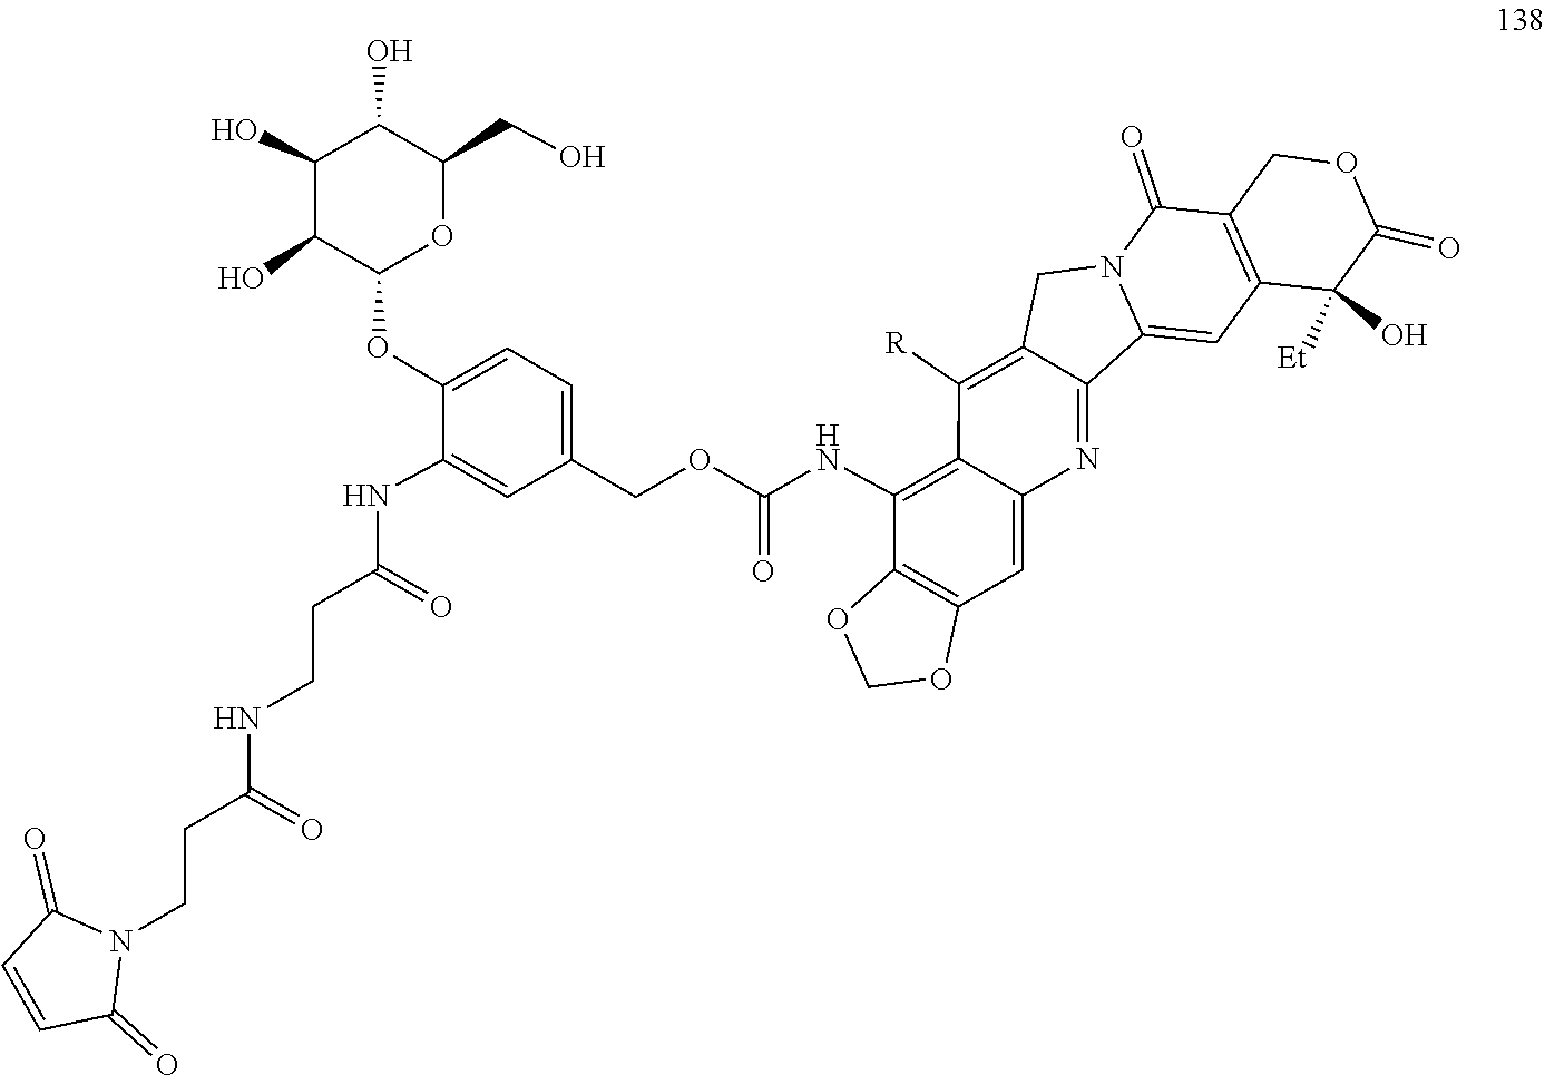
C1=CC(=O)N(CCC(NCCC(NC2=CC(COC(=O)NC3=C4C([R])=C5C(=NC4=CC4=C3OCO4)C3=CC4=C(C(=O)N3C5)COC(=O)C4(O)[Et])=CC=C2OC2C(O)C(O)C(O)C(CO)O2)=O)=O)C1=O
